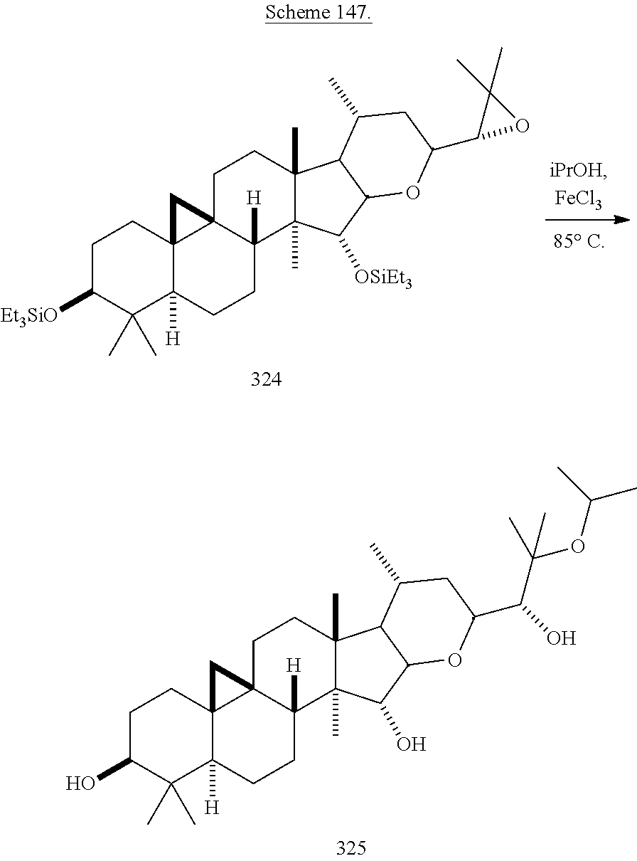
C1CC23C([H])(C(C)(C)C1[Et3SiO])CCC1([H])C2(CCC2(C)C1(C)C([OSiEt3])C1C2C(C)CC(C2OC2(C)C)O1)C3.C1CC23C([H])(C(C)(C)C1O)CCC1([H])C2(CCC2(C)C1(C)C(O)C1C2C(C)CC(C(C(OC(C)C)(C)C)O)O1)C3
